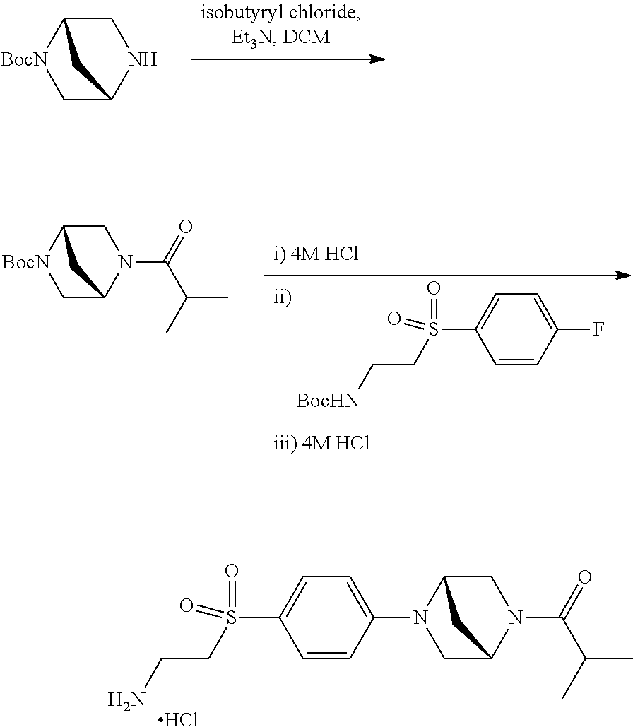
C1C2N(C(=O)C(C)C)CC(N1C1=CC=C(S(=O)(CCN)=O)C=C1)C2.Cl.C1C2NCC([BocN]1)C2.FC1=CC=C(S(=O)(CC[BocHN])=O)C=C1.C1C2N(C(=O)C(C)C)CC([BocN]1)C2
